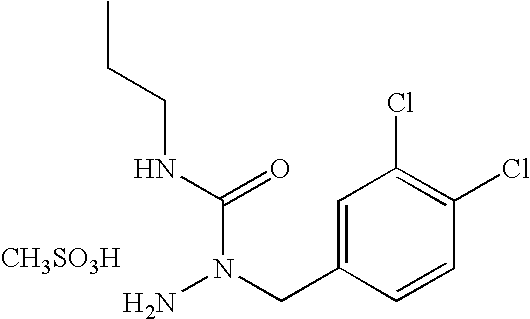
C1=C(CN(N)C(NCCC)=O)C=CC(Cl)=C1Cl.[CH3SO3H]
